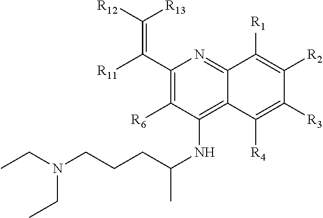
C1(C([R11])=C([R12])[R13])=C([R6])C(NC(C)CCCN(CC)CC)=C2C(=N1)C([R1])=C([R2])C([R3])=C2[R4]
